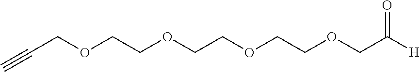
C#CCOCCOCCOCCOCC([H])=O
